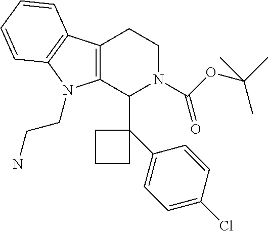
C12=C(C3=C(N1CCN)C(C1(C4=CC=C(Cl)C=C4)CCC1)N(C(OC(C)(C)C)=O)CC3)C=CC=C2
